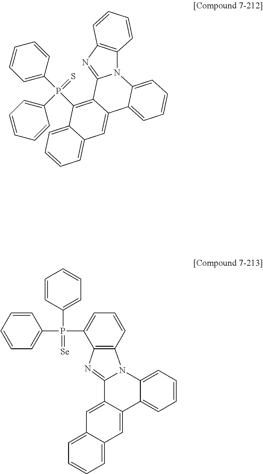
C12=CC3=CC=CC=C3C=C1C1=CC=CC=C1N1C3=C(N=C21)C(P(C1=CC=CC=C1)(C1=CC=CC=C1)=[Se])=CC=C3.N12C3=C(N=C1C1=C(P(C4=CC=CC=C4)(=S)C4=CC=CC=C4)C4=CC=CC=C4C=C1C1=CC=CC=C21)C=CC=C3
